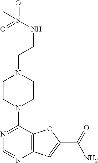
N1=C(N2CCN(CCNS(=O)(=O)C)CC2)C2=C(N=C1)C=C(C(=O)N)O2
